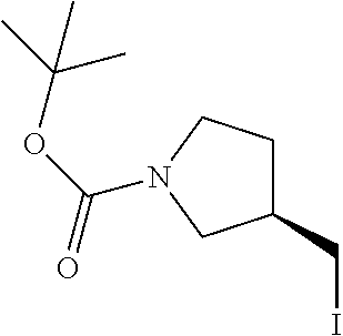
ICC1CCN(C(OC(C)(C)C)=O)C1
